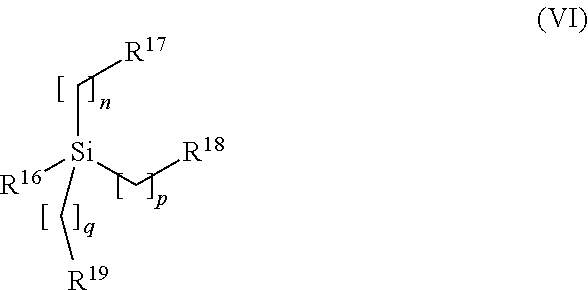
[R16][Si](C[R18])(C[R19])C[R17]
